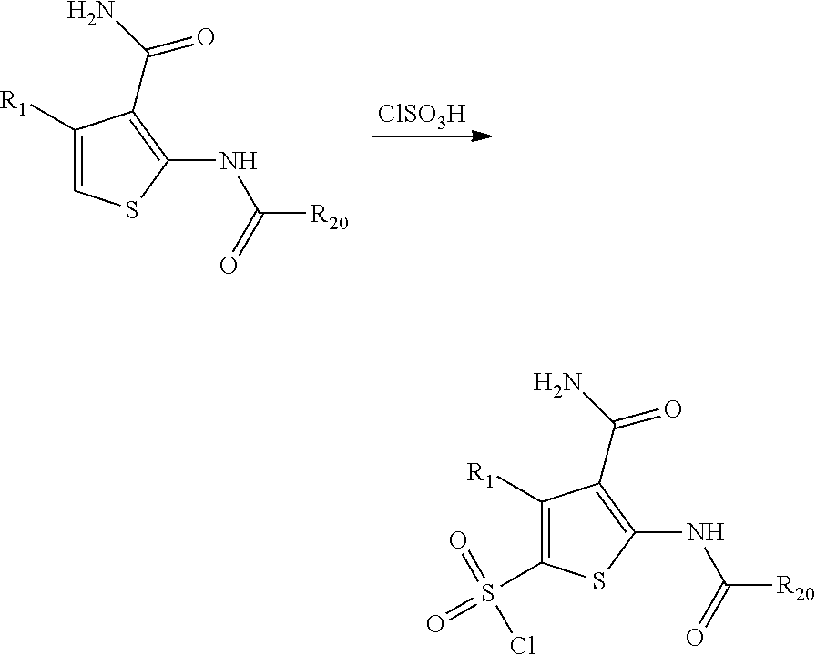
C1([R1])=CSC(NC([R20])=O)=C1C(N)=O.[ClSO3H].C1([R1])=C(S(=O)(Cl)=O)SC(NC([R20])=O)=C1C(N)=O
